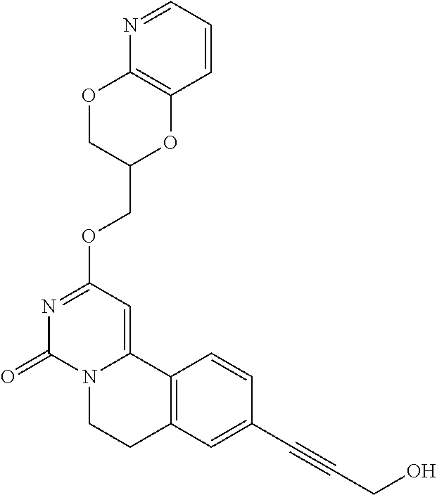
N1=CC=CC2=C1OCC(COC1=NC(=O)N3C(=C1)C1=C(CC3)C=C(C#CCO)C=C1)O2
